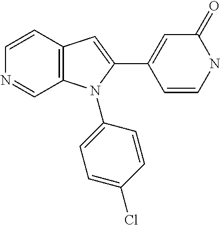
C1=CC2=C(C=N1)N(C1=CC=C(Cl)C=C1)C(C1=CC(=O)NC=C1)=C2
